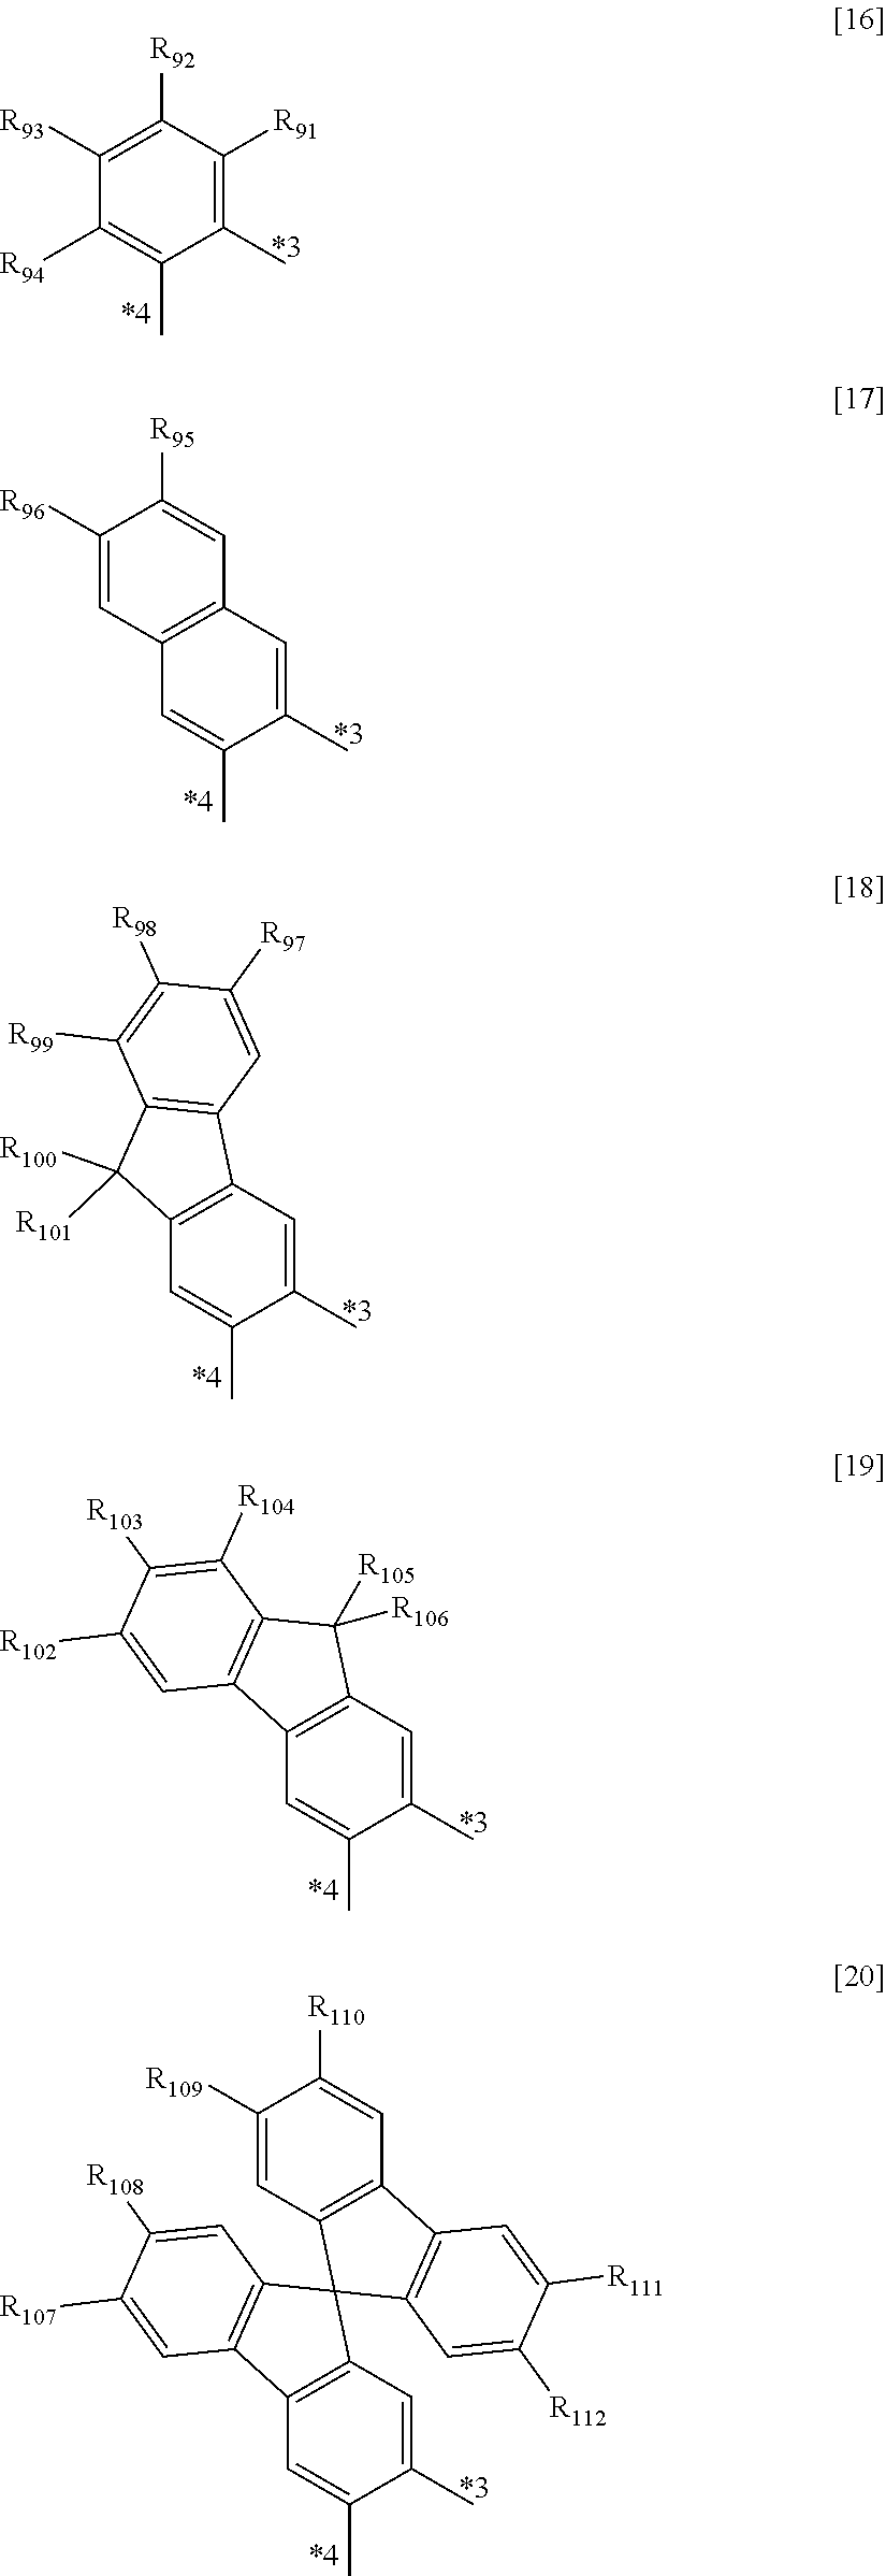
C1([R93])=C([R92])C([R91])=C(C)C(C)=C1[R94].C12=C(C=C(C)C(C)=C1)C=C([R95])C([R96])=C2.C12=C(C=C(C)C(C)=C1)C1=C(C2([R100])[R101])C([R99])=C([R98])C([R97])=C1.C12=C(C=C(C)C(C)=C1)C([R105])([R106])C1=C2C=C([R102])C([R103])=C1[R104].C12=C(C=C(C)C(C)=C1)C1(C3=C2C=C([R107])C([R108])=C3)C2=C(C=C([R110])C([R109])=C2)C2=C1C=C([R112])C([R111])=C2
